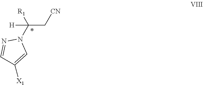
[H]C([R1])(N1N=CC([X1])=C1)C[CN]
